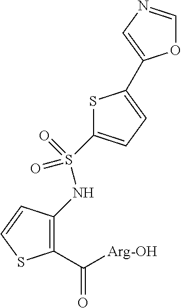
C1(C([Arg-OH])=O)=C(NS(=O)(=O)C2=CC=C(C3=CN=CO3)S2)C=CS1
